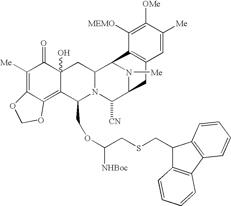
C1([Me])=C2C(=C3C(O)(C1=O)CC1N(C3COC(CSCC3C4=C(C5=C3C=CC=C5)C=CC=C4)[NHBoc])C([CN])C3N([Me])C1C1=C(C3)C=C([Me])C([OMe])=C1[MEMO])OCO2
